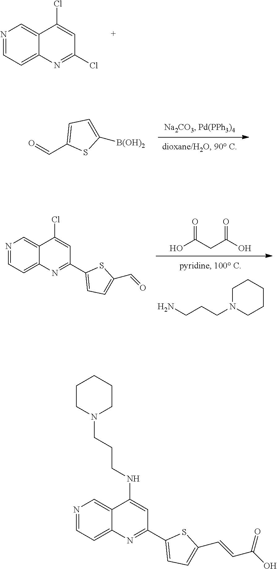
O=CC1=CC=C([B(OH)2])S1.N1=CC=C2C(=C1)C(Cl)=CC(Cl)=N2.N1=CC=C2C(=C1)C(Cl)=CC(C1=CC=C(C=O)S1)=N2.NCCCN1CCCCC1.OC(=O)CC(O)=O.N1=CC=C2C(=C1)C(NCCCN1CCCCC1)=CC(C1=CC=C(C=CC(=O)O)S1)=N2
